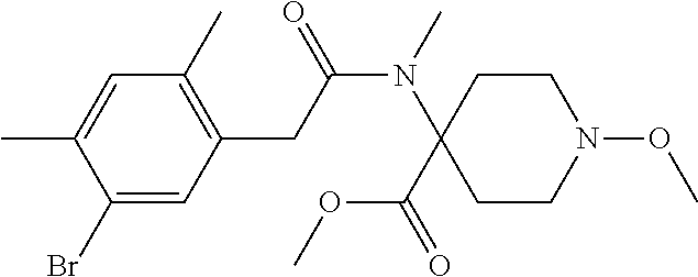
C1(Br)=CC(CC(N(C)C2(C(=O)OC)CCN(OC)CC2)=O)=C(C)C=C1C
